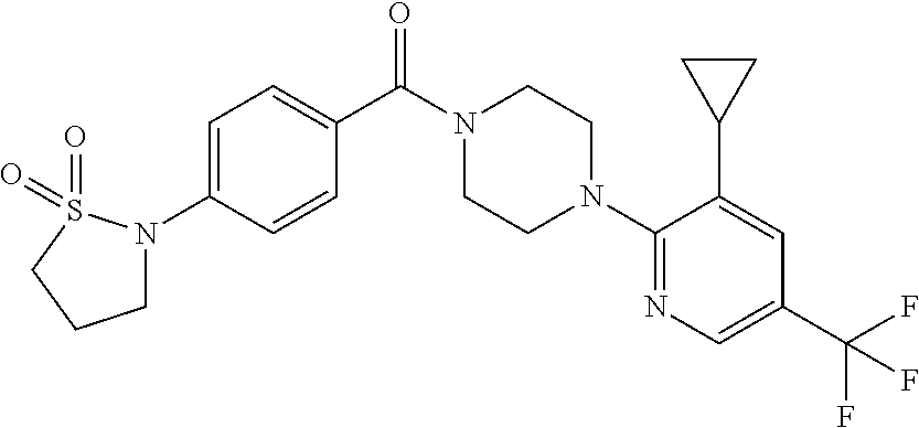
C1(N2CCN(C(C3=CC=C(N4CCCS4(=O)=O)C=C3)=O)CC2)=NC=C(C(F)(F)F)C=C1C1CC1
